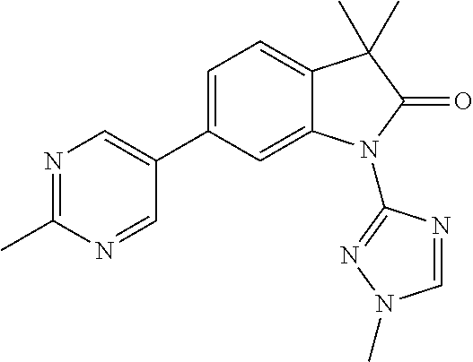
C1=C(C2=CN=C(C)N=C2)C=C2C(=C1)C(C)(C)C(=O)N2C1=NN(C)C=N1
